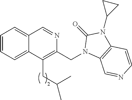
C1=CC=C2C(=C1)C=NC(CN1C3=C(N(C4CC4)C1=O)C=CN=C3)=C2CC(C)C
